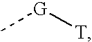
[G](C)[T]
